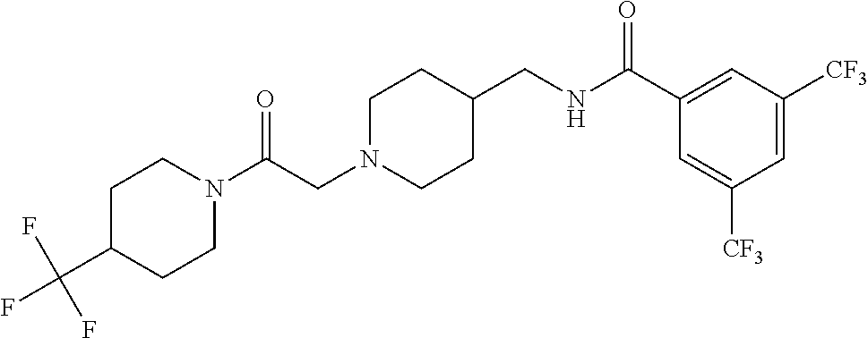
C(CN1CCC(CNC(C2=CC([CF3])=CC([CF3])=C2)=O)CC1)(=O)N1CCC(C(F)(F)F)CC1
